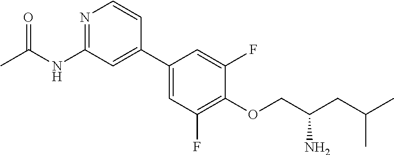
C1(C2=CC(NC(C)=O)=NC=C2)=CC(F)=C(OCC(CC(C)C)N)C(F)=C1
